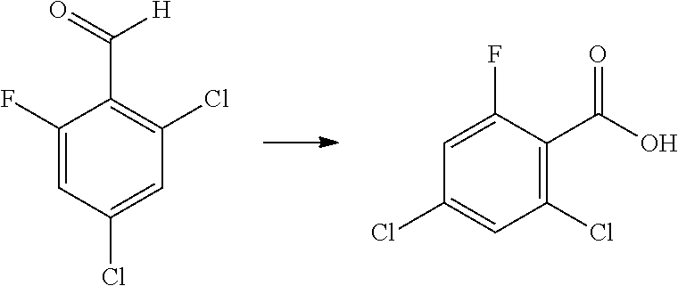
C1=C(F)C(C(O)=O)=C(Cl)C=C1Cl.C1(F)=CC(Cl)=CC(Cl)=C1C(=O)[H]
